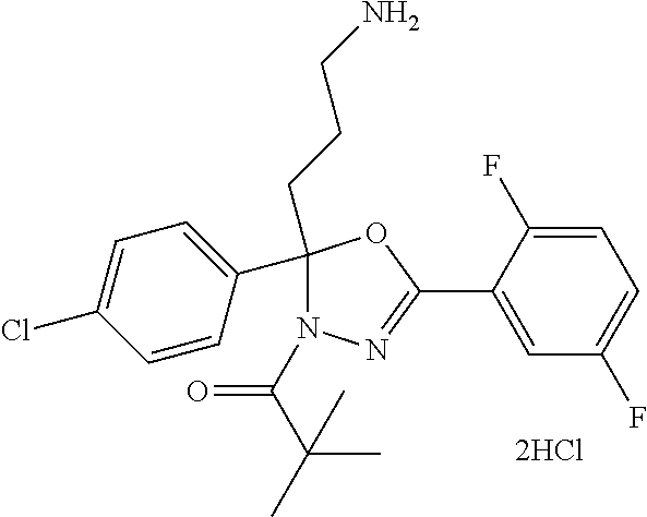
C1(C2(CCCN)N(C(=O)C(C)(C)C)N=C(C3=CC(F)=CC=C3F)O2)=CC=C(Cl)C=C1
